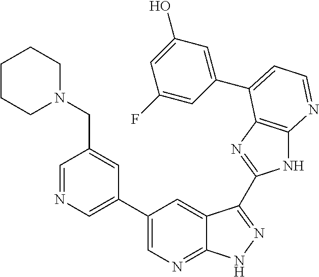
C1(C2=CN=CC(CN3CCCCC3)=C2)=CN=C2C(=C1)C(C1=NC3=C(N1)N=CC=C3C1=CC(O)=CC(F)=C1)=NN2
